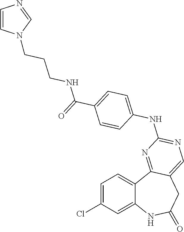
C1=C(Cl)C=C2C(=C1)C1=NC(NC3=CC=C(C(=O)NCCCN4C=CN=C4)C=C3)=NC=C1CC(=O)N2
